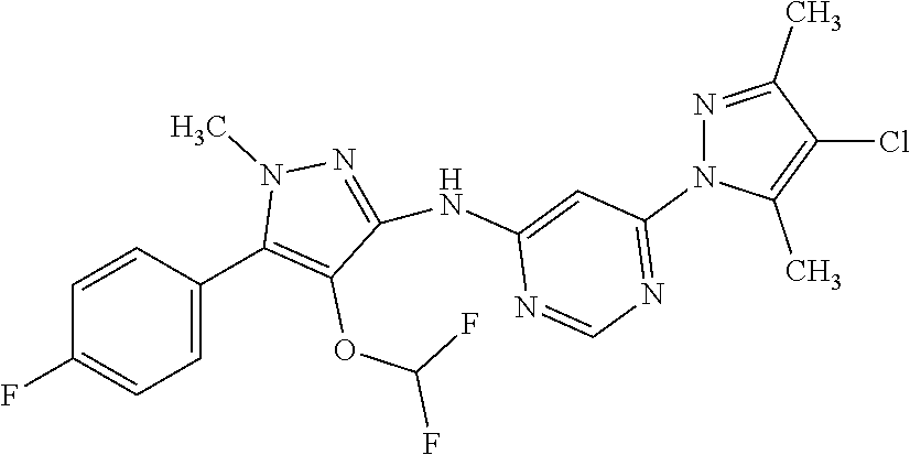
C1=CC(C2=C(OC(F)F)C(NC3=CC(N4N=C(C)C(Cl)=C4C)=NC=N3)=NN2C)=CC=C1F
